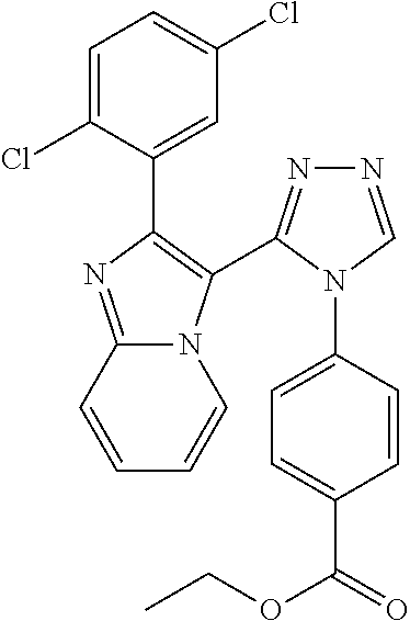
C1=C(Cl)C(C2=C(C3=NN=CN3C3=CC=C(C(OCC)=O)C=C3)N3C(=N2)C=CC=C3)=CC(Cl)=C1
